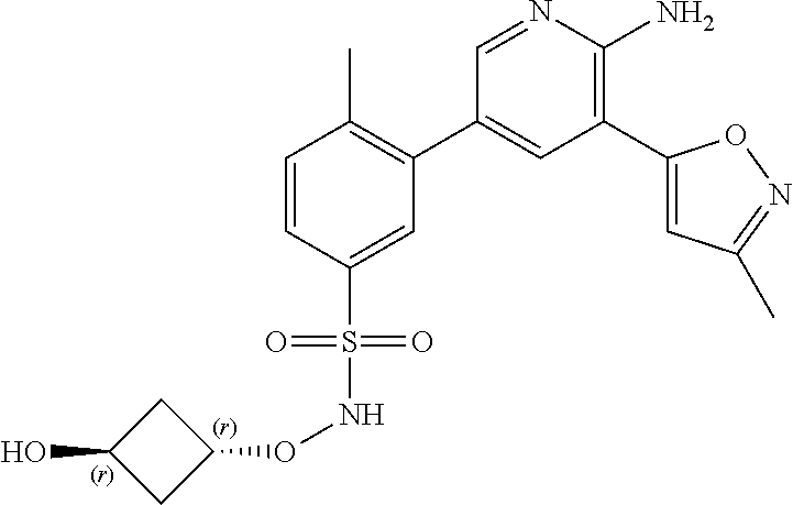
C1=CC(S(NOC2CC(O)C2)(=O)=O)=CC(C2=CC(C3=CC(C)=NO3)=C(N)N=C2)=C1C
